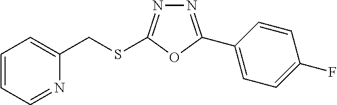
N1=C(C2=CC=C(F)C=C2)OC(SCC2=CC=CC=N2)=N1
